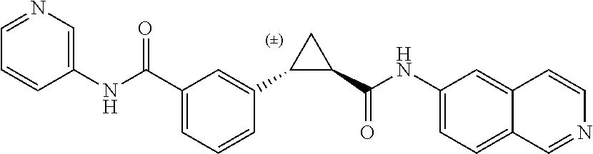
C1=C(C(NC2=CN=CC=C2)=O)C=C(C2C(C(NC3=CC=C4C(=C3)C=CN=C4)=O)C2)C=C1
